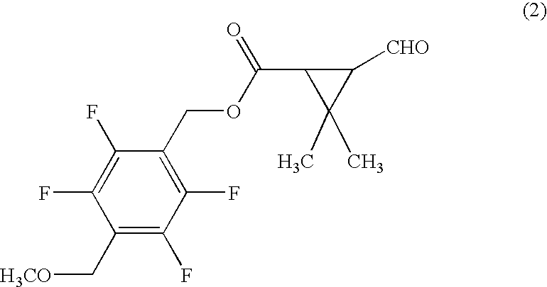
C1(C[H3CO])=C(F)C(F)=C(COC(C2C(C)(C)C2[CHO])=O)C(F)=C1F
